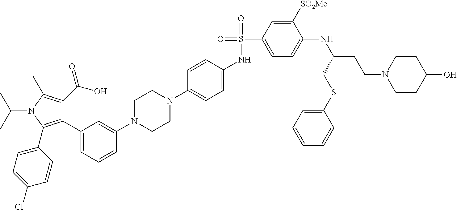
C1(C2=CC=CC(N3CCN(C4=CC=C(NS(=O)(C5=CC=C(NC(CCN6CCC(O)CC6)CSC6=CC=CC=C6)C([SO2Me])=C5)=O)C=C4)CC3)=C2)=C(C2=CC=C(Cl)C=C2)N(C(C)C)C(C)=C1C(O)=O
